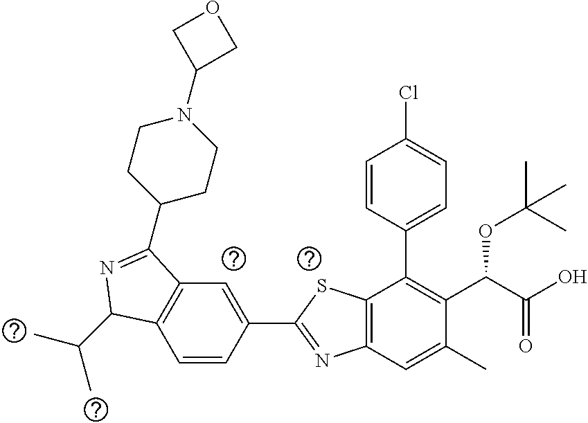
C1=CC(C2=NC3=C(S2)C(C2=CC=C(Cl)C=C2)=C(C(C(O)=O)OC(C)(C)C)C(C)=C3)=CC2=C1C(C(C)C)N=C2C1CCN(C2COC2)CC1
